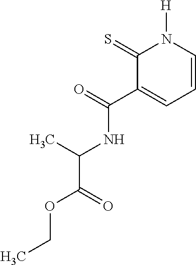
C1=CN([H])C(=S)C(C(NC(C(OCC)=O)C)=O)=C1
